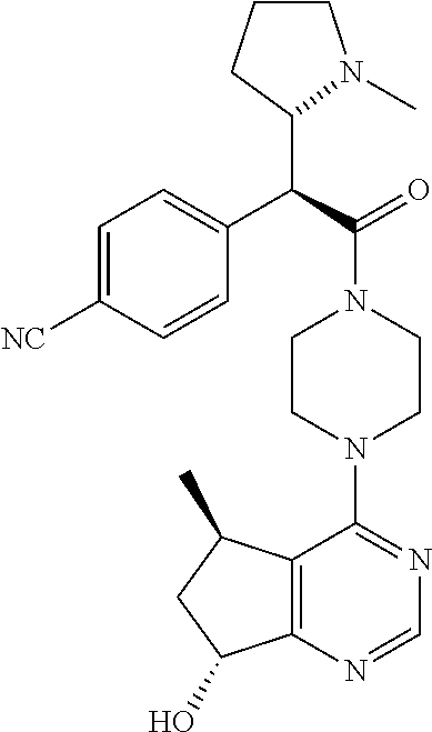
C1=C([NC])C=CC(C(C(=O)N2CCN(C3=NC=NC4=C3C(C)CC4O)CC2)C2CCCN2C)=C1
